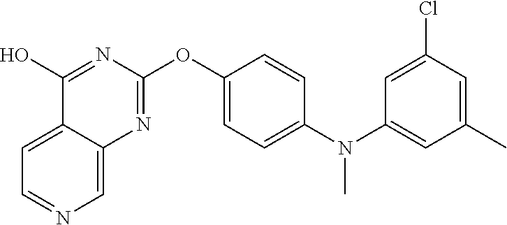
C12=CC=NC=C1N=C(OC1=CC=C(N(C3=CC(C)=CC(Cl)=C3)C)C=C1)N=C2O
